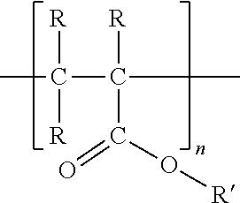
CC(C(C)([R])C(O[R])=O)([R])[R]
